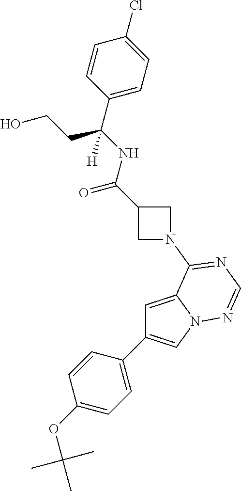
C1(C2=CN3C(=C2)C(N2CC(C(NC(C4=CC=C(Cl)C=C4)(CCO)[H])=O)C2)=NC=N3)=CC=C(OC(C)(C)C)C=C1
